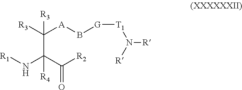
C(C(C([R2])=O)(N[R1])[R4])([R3])([A]B[G][T1]N([R])[R])[R3]
